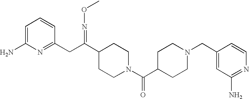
C1=C(N)N=C(CC(C2CCN(C(C3CCN(CC4=CC(N)=NC=C4)CC3)=O)CC2)=NOC)C=C1
